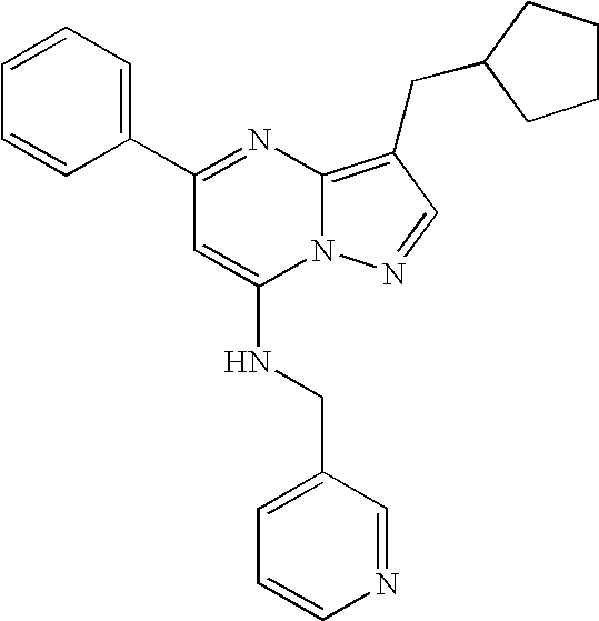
C1(C2=CC=CC=C2)=NC2=C(CC3CCCC3)C=NN2C(NCC2=CC=CN=C2)=C1
